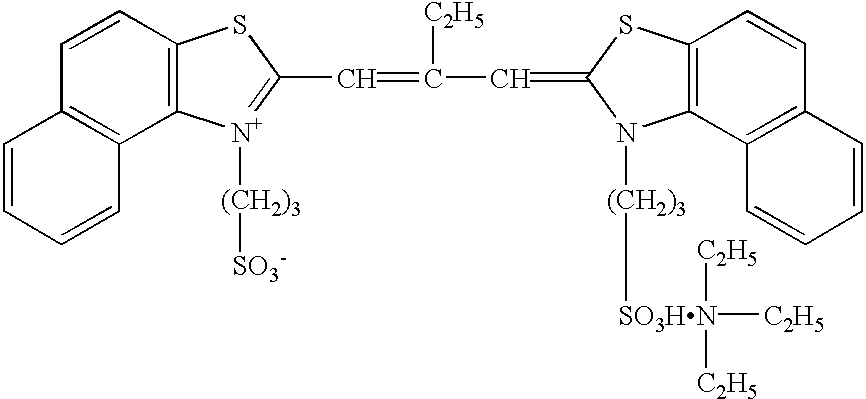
C12=C([N+]([(CH2)3][SO3-])=C(C=C([C2H5])C=C3N([(CH2)3][SO3HN]([C2H5])([C2H5])[C2H5])C4=C(S3)C=CC3=C4C=CC=C3)S1)C1=C(C=C2)C=CC=C1
